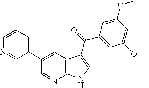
C1(C2=CC3=C(N=C2)NC=C3C(=O)C2=CC(OC)=CC(OC)=C2)=CC=CN=C1
